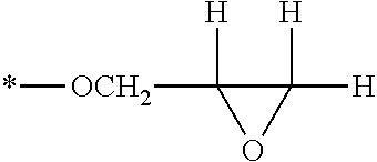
C1([H])([H])C([OCH2]*)([H])O1
